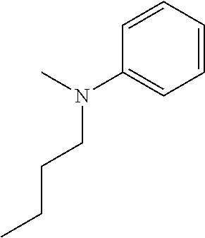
C1=CC=CC(N(C)CCCC)=C1
